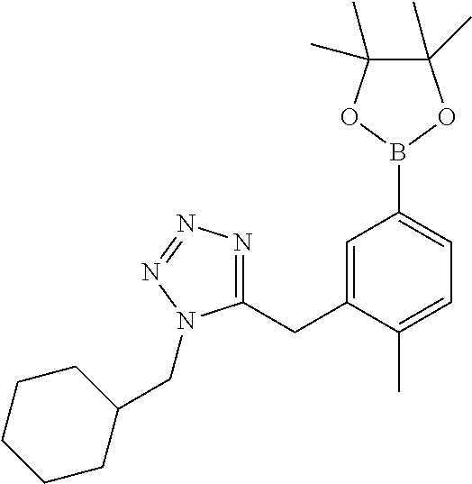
B1(C2=CC=C(C)C(CC3=NN=NN3CC3CCCCC3)=C2)OC(C)(C)C(C)(C)O1
